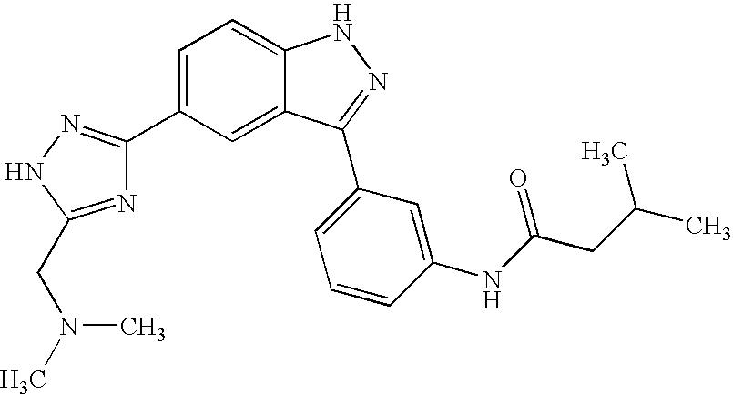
C1=C(C2=NNC(CN(C)C)=N2)C=C2C(=C1)NN=C2C1=CC=CC(NC(CC(C)C)=O)=C1
